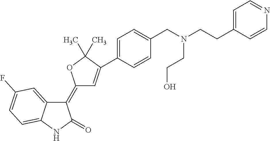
C1(=C2C=C(C3=CC=C(CN(CCC4=CC=NC=C4)CCO)C=C3)C(C)(C)O2)C2=CC(F)=CC=C2NC1=O
